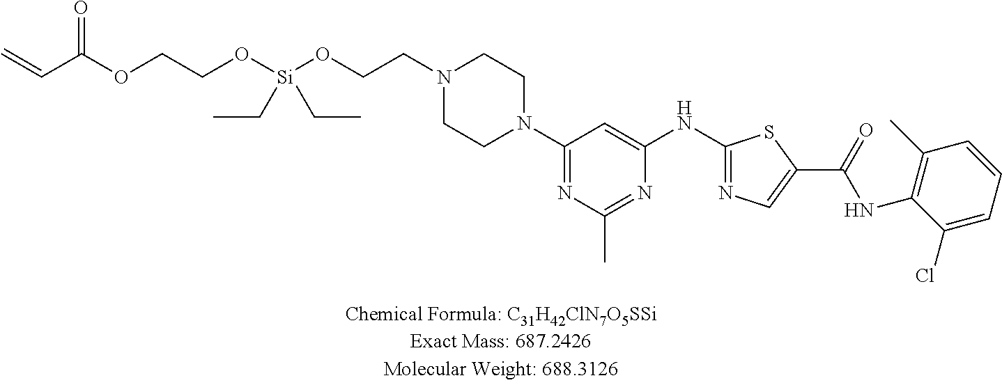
N1(CCO[Si](OCCOC(C=C)=O)(CC)CC)CCN(C2=NC(C)=NC(NC3=NC=C(C(=O)NC4=C(C)C=CC=C4Cl)S3)=C2)CC1
